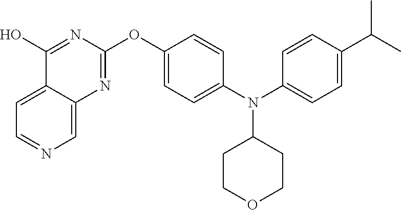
C12=CC=NC=C1N=C(OC1=CC=C(N(C3=CC=C(C(C)C)C=C3)C3CCOCC3)C=C1)N=C2O
